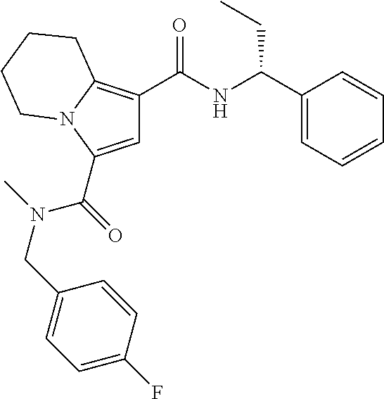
C(=O)(C1=CC(C(NC(C2=CC=CC=C2)CC)=O)=C2N1CCCC2)N(C)CC1=CC=C(F)C=C1
